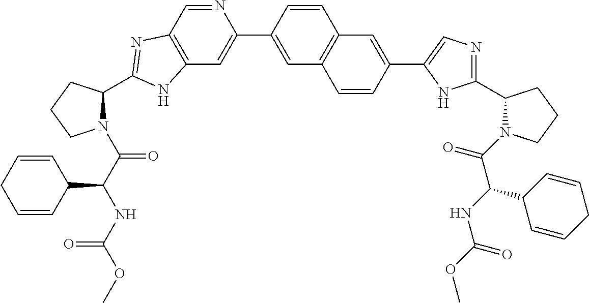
C12=C(C=NC(C3=CC4=C(C=C3)C=C(C3=CN=C(C5N(C(C(NC(=O)OC)C6C=CCC=C6)=O)CCC5)N3)C=C4)=C1)N=C(C1N(C(C(NC(OC)=O)C3C=CCC=C3)=O)CCC1)N2
